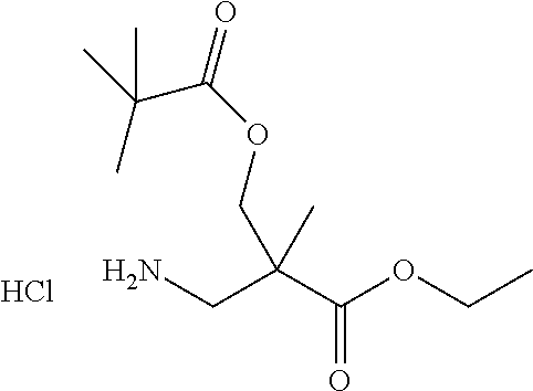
NCC(C(OCC)=O)(COC(=O)C(C)(C)C)C.Cl
